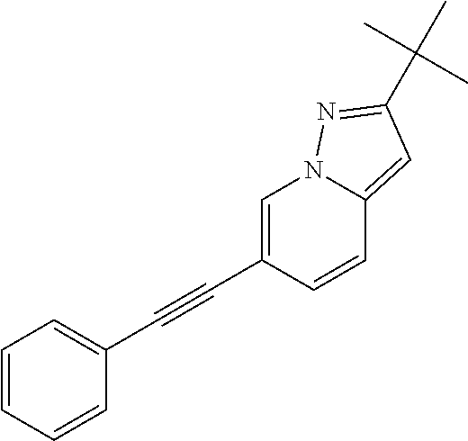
C1=CC=CC(C#CC2=CN3C(=CC(C(C)(C)C)=N3)C=C2)=C1
